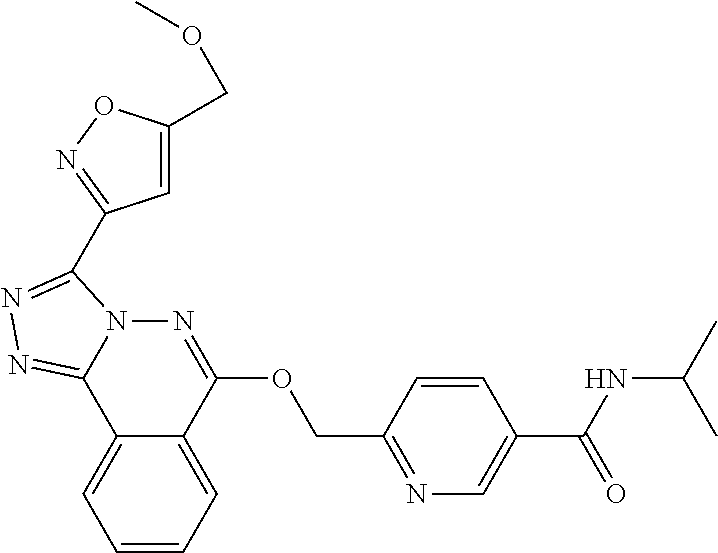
C1=CC=C2C(=C1)C1=NN=C(C3=NOC(COC)=C3)N1N=C2OCC1=NC=C(C(NC(C)C)=O)C=C1
